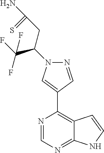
C(C(F)(F)F)(N1N=CC(C2=C3C(=NC=N2)NC=C3)=C1)CC(N)=S
